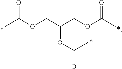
CC(OCC(COC(C)=O)OC(=O)C)=O
